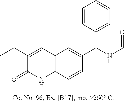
C1(CC)=CC2=C(C=CC(C(NC=O)C3=CC=CC=C3)=C2)NC1=O
